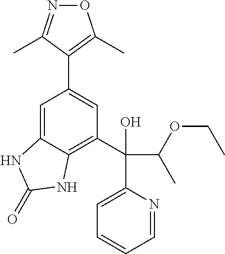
O1N=C(C)C(C2=CC(C(C(C)OCC)(C3=CC=CC=N3)O)=C3C(=C2)NC(=O)N3)=C1C
